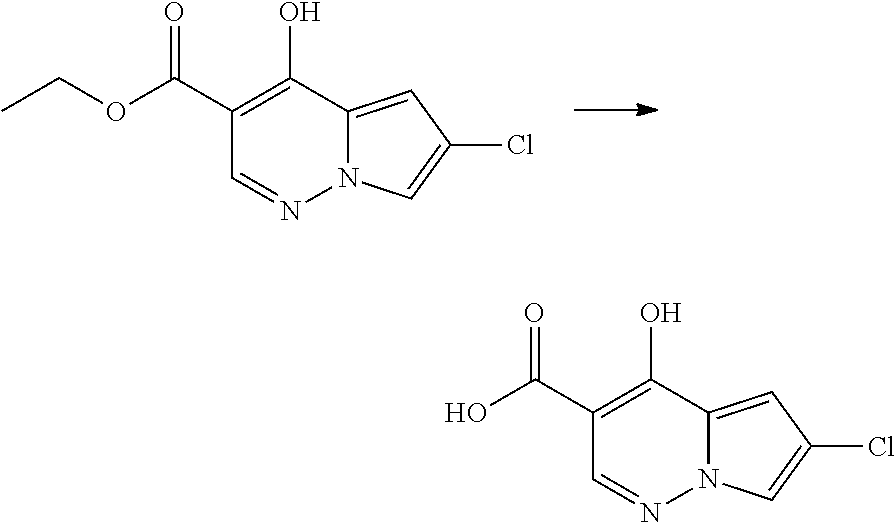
OC1=C(C(=O)OCC)C=NN2C1=CC(Cl)=C2.OC1=C(C(=O)O)C=NN2C1=CC(Cl)=C2
